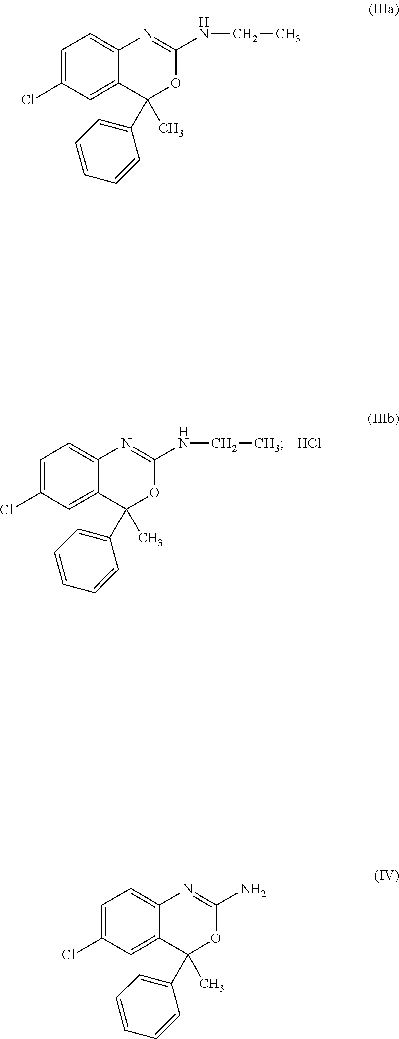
C1=C(Cl)C=C2C(=C1)N=C(NCC)OC2(C)C1=CC=CC=C1.Cl.C1=C(Cl)C=C2C(=C1)N=C(NCC)OC2(C)C1=CC=CC=C1.C1=C(Cl)C=C2C(=C1)N=C(N)OC2(C)C1=CC=CC=C1
